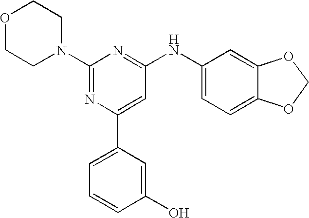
C1(N2CCOCC2)=NC(C2=CC=CC(O)=C2)=CC(NC2=CC=C3C(=C2)OCO3)=N1
